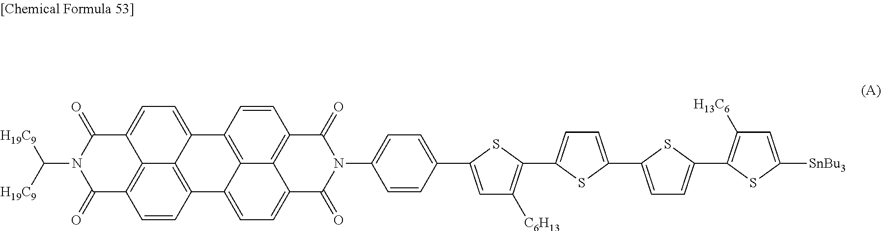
C1([C6H13])=C(C2=CC=C(C3=CC=C(C4=C([H13C6])C=C([SnBu3])S4)S3)S2)SC(C2=CC=C(N3C(=O)C4=C5C(=CC=C6C5=C(C=C4)C4=CC=C5C7=C(C=CC6=C47)C(=O)N(C([H19C9])[H19C9])C5=O)C3=O)C=C2)=C1
